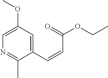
C1=C(OC)C=C(C=CC(=O)OCC)C(C)=N1
